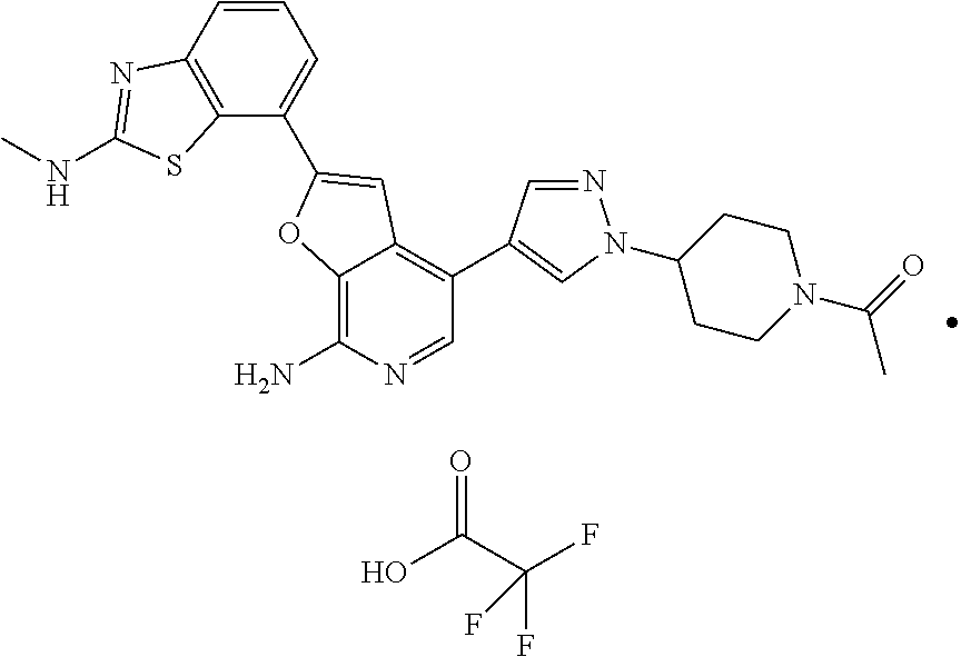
C12=C(N)N=CC(C3=CN(C4CCN(C(=O)C)CC4)N=C3)=C1C=C(C1=CC=CC3=C1SC(NC)=N3)O2.OC(C(F)(F)F)=O
